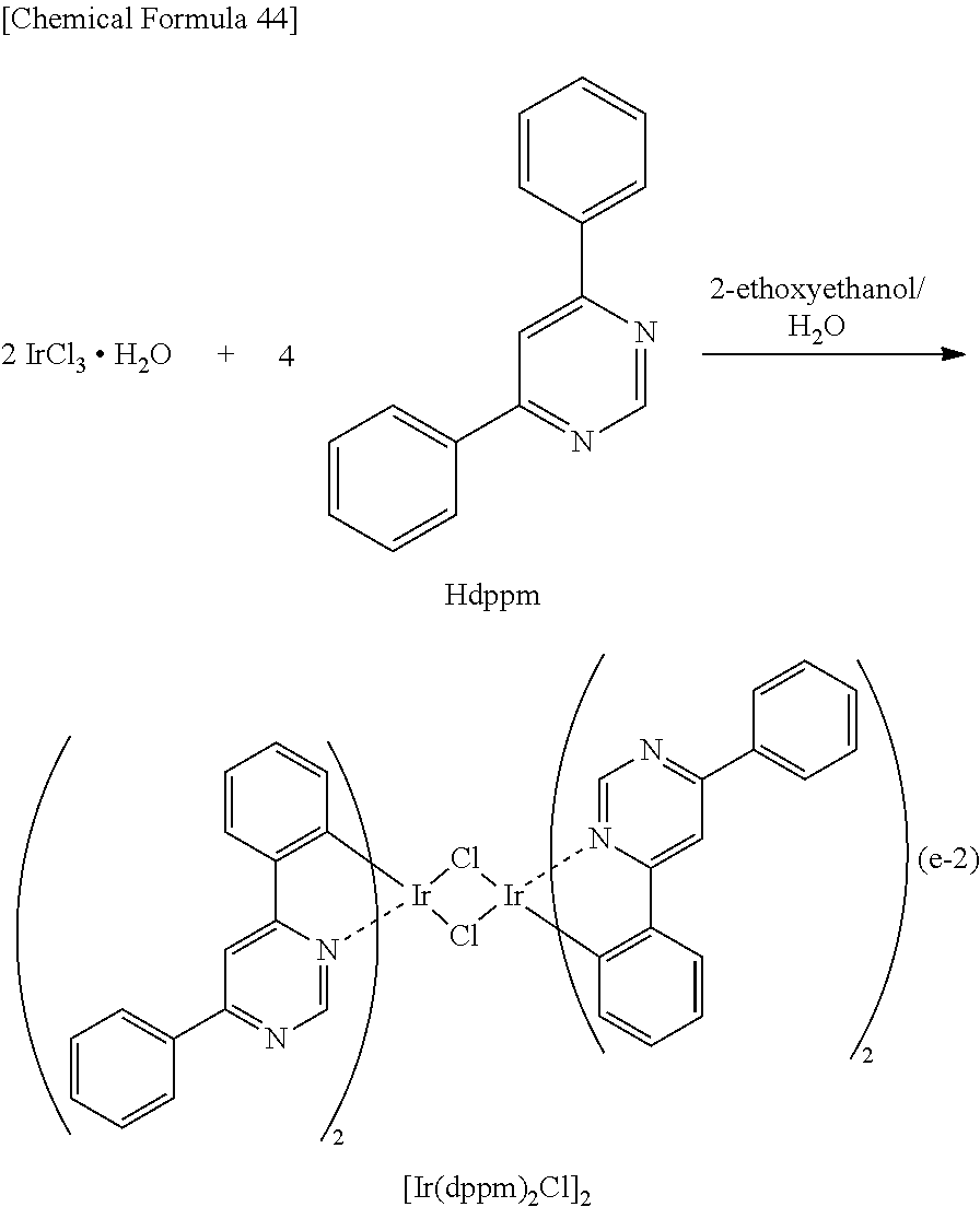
C1=CC(C2=CC(C3=CC=CC=C3)=NC=N2)=CC=C1.[2 IrCl3  H2O].C1=CC2=C(C=C1)[Ir]1(N3=CN=C(C4=CC=CC=C4)C=C23)Cl[Ir]2(Cl1)C1=C(C=CC=C1)C1=CC(C3=CC=CC=C3)=NC=N21
